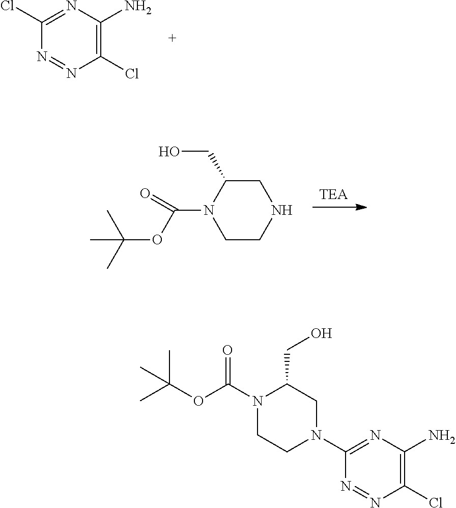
C1(Cl)=C(N)N=C(Cl)N=N1.C1C(CO)N(C(=O)OC(C)(C)C)CCN1.C1(Cl)=C(N)N=C(N2CC(CO)N(C(=O)OC(C)(C)C)CC2)N=N1
